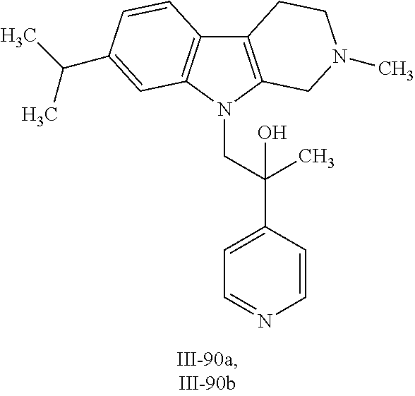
C12=C(N(CC(C3=CC=NC=C3)(C)O)C3=C1C=CC(C(C)C)=C3)CN(C)CC2
